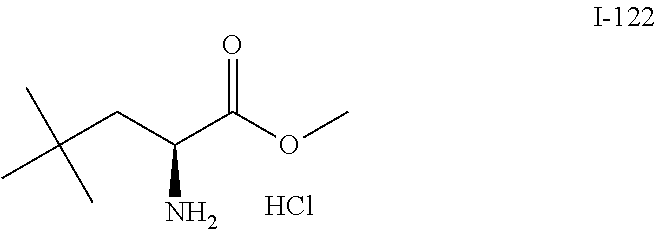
C(CC(C(OC)=O)N)(C)(C)C.Cl
